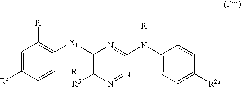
[X1](C1=C([R5])N=NC(N([R1])C2=CC=C([R2a])C=C2)=N1)C1=C([R4])C=C([R3])C=C1[R4]
